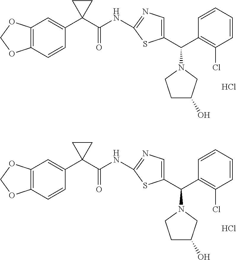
C12=C(C=CC(C3(C(NC4=NC=C(C(C5=C(Cl)C=CC=C5)N5CCC(O)C5)S4)=O)CC3)=C1)OCO2.Cl.C12=C(C=CC(C3(C(NC4=NC=C(C(C5=C(Cl)C=CC=C5)N5CCC(O)C5)S4)=O)CC3)=C1)OCO2.Cl
